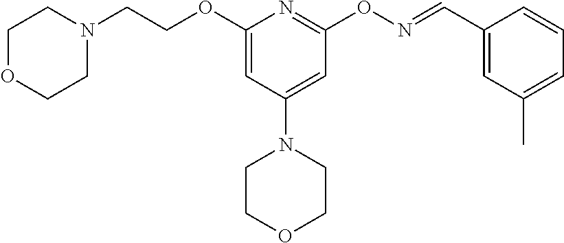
O(C1=CC(N2CCOCC2)=CC(ON=CC2=CC(C)=CC=C2)=N1)CCN1CCOCC1
